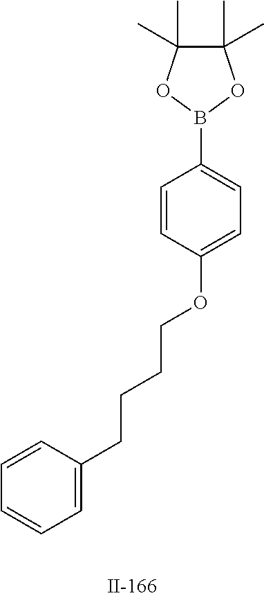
C1=CC(CCCCOC2=CC=C(B3OC(C)(C)C(C)(C)O3)C=C2)=CC=C1
